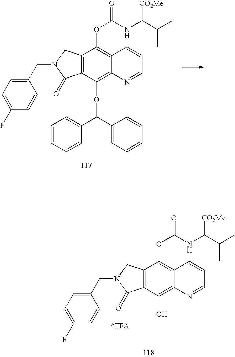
C12=C(CN(CC3=CC=C(F)C=C3)C1=O)C(OC(NC(C(C)C)[CO2Me])=O)=C1C(=C2OC(C2=CC=CC=C2)C2=CC=CC=C2)N=CC=C1.C12=C(CN(CC3=CC=C(F)C=C3)C1=O)C(OC(NC(C(C)C)[CO2Me])=O)=C1C(=C2O)N=CC=C1.[*TFA]
